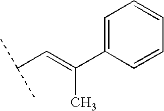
C(C(C)C)=C(C1=CC=CC=C1)C
